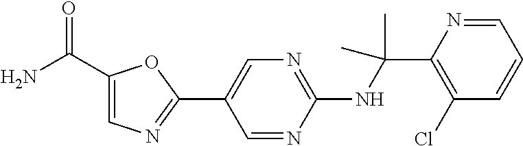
C1(NC(C2=C(Cl)C=CC=N2)(C)C)=NC=C(C2=NC=C(C(N)=O)O2)C=N1
